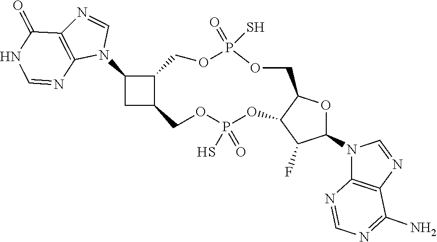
N1(C2OC3C(C2F)OP(=O)(S)OCC2CC(N4C=NC5=C4N=CNC5=O)C2COP(=O)(S)OC3)C2=C(N=C1)C(N)=NC=N2
